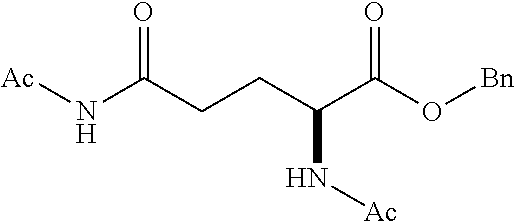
N(C(CCC(C(O[Bn])=O)N[Ac])=O)[Ac]
